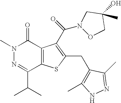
N1(C)N=C(C(C)C)C2=C(C1=O)C(C(N1OCC(O)(C)C1)=O)=C(CC1=C(C)NN=C1C)S2
